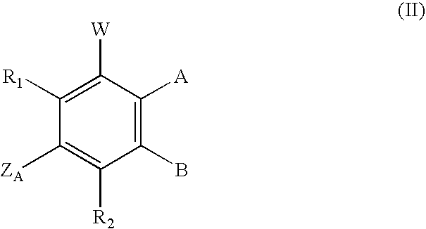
C1([R1])=C([W])C([A])=C(B)C([R2])=C1[ZA]
